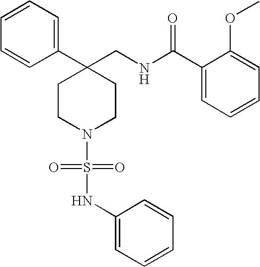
C1(CNC(C2=CC=CC=C2OC)=O)(C2=CC=CC=C2)CCN(S(=O)(=O)NC2=CC=CC=C2)CC1
